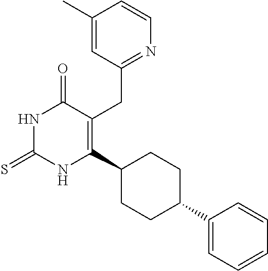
C1(C)=CC(CC2=C(C3CCC(C4=CC=CC=C4)CC3)NC(=S)NC2=O)=NC=C1
